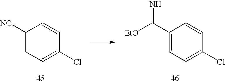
C1([NC])=CC=C(Cl)C=C1.C1(C([EtO])=N)=CC=C(Cl)C=C1
